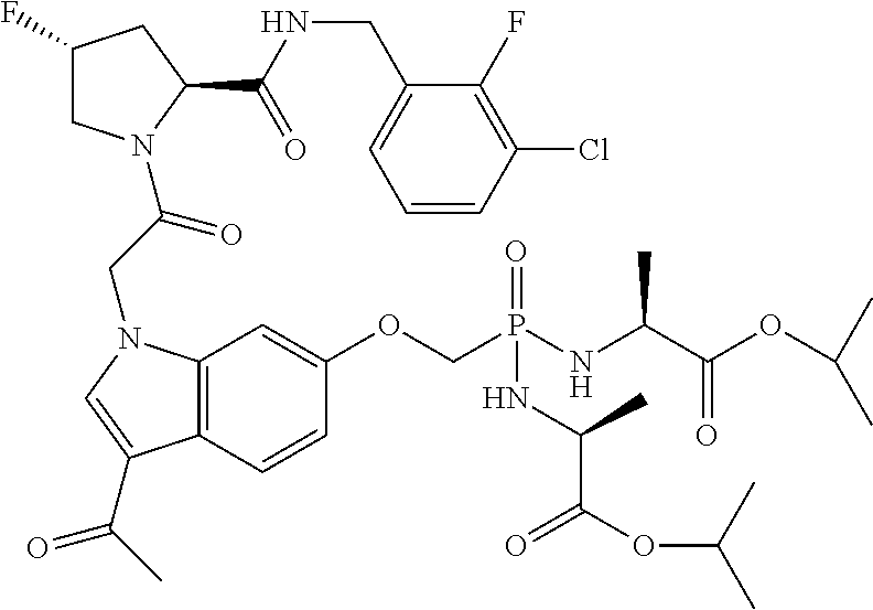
C12=C(C=CC(OCP(NC(C(OC(C)C)=O)C)(=O)NC(C(OC(C)C)=O)C)=C1)C(C(C)=O)=CN2CC(=O)N1CC(F)CC1C(NCC1=CC=CC(Cl)=C1F)=O
